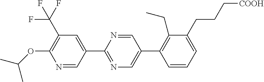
N1=CC(C2=NC=C(C3=C(CC)C(CCC[COOH])=CC=C3)C=N2)=CC(C(F)(F)F)=C1OC(C)C
